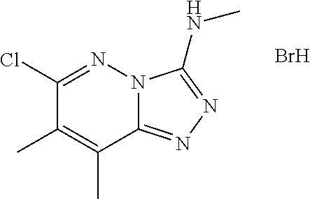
N12C(=NN=C1NC)C(C)=C(C)C(Cl)=N2.Br
